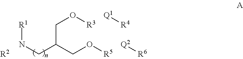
[R2].N(CC(CO[R5])CO[R3])[R1].[Q1][R4].[Q2][R6]
